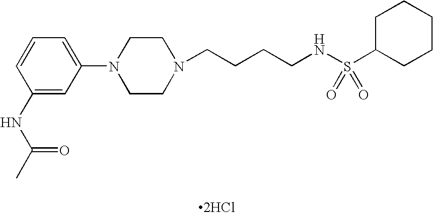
C1=C(N2CCN(CCCCNS(C3CCCCC3)(=O)=O)CC2)C=C(NC(C)=O)C=C1.[2HCl]
